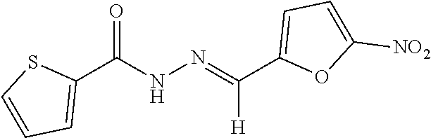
C1(C(NN=C(C2=CC=C([NO2])O2)[H])=O)=CC=CS1
